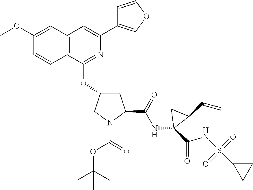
C1(OC)=CC2=C(C=C1)C(OC1CC(C(NC3(C(NS(C4CC4)(=O)=O)=O)C(C=C)C3)=O)N(C(=O)OC(C)(C)C)C1)=NC(C1=COC=C1)=C2
